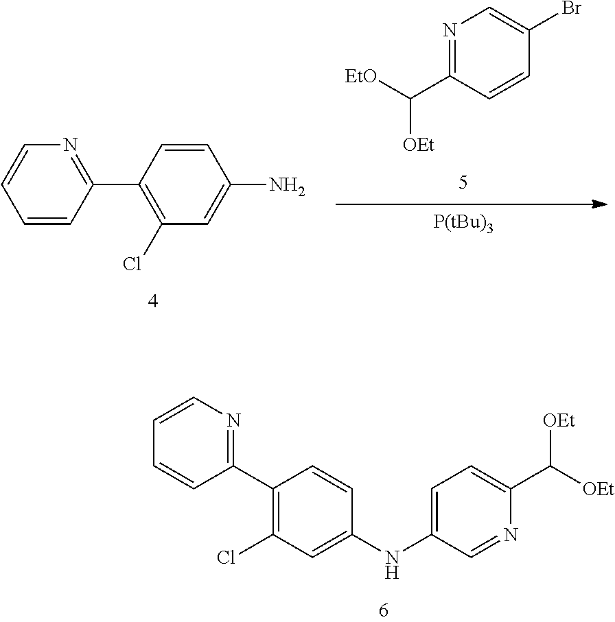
C1=C(NC2=CC(Cl)=C(C3=NC=CC=C3)C=C2)C=NC(C([OEt])[OEt])=C1.N1=C(C([EtO])[OEt])C=CC(Br)=C1.[P(tBu)3].C1=CC(C2=C(Cl)C=C(N)C=C2)=NC=C1
